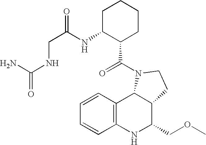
C12=C(NC(COC)C3C1N(C(=O)C1CCCCC1NC(=O)CNC(=O)N)CC3)C=CC=C2
